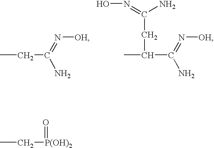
CCC(N)=N[OH].CC(C(N)=N[OH])CC(=NO)N.CC[P(OH)2]=O
